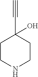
C1CNCCC1(C#C)O
